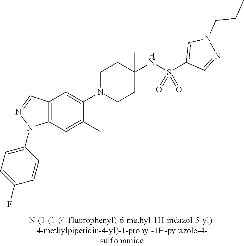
C12=C(C=C(C)C(N3CCC(NS(C4=CN(CCC)N=C4)(=O)=O)(C)CC3)=C1)N(C1=CC=C(F)C=C1)N=C2
